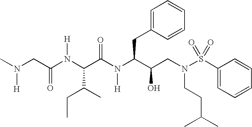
N(CC(N(C(C(N(C(C(CN(S(C1=CC=CC=C1)(=O)=O)CCC(C)C)O)CC1=CC=CC=C1)[H])=O)C(CC)C)[H])=O)(C)[H]
